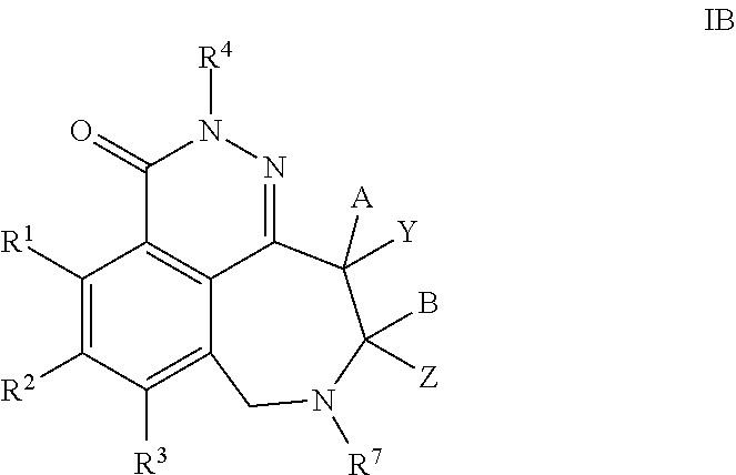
C1([R1])=C([R2])C([R3])=C2C3=C1C(=O)N([R4])N=C3C([A])([Y])C(B)([Z])N([R7])C2
